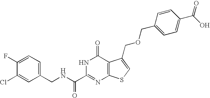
C1(CNC(C2=NC3=C(C(=O)N2)C(COCC2=CC=C(C(O)=O)C=C2)=CS3)=O)=CC=C(F)C(Cl)=C1
